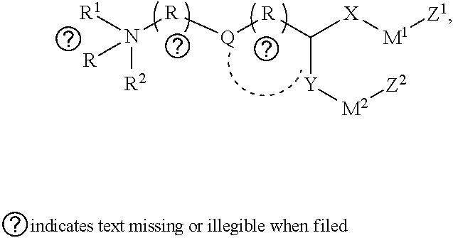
[R2]N([R1])([R][Q][R]C([X][M1][Z1])[Y][M2][Z2])[R]
